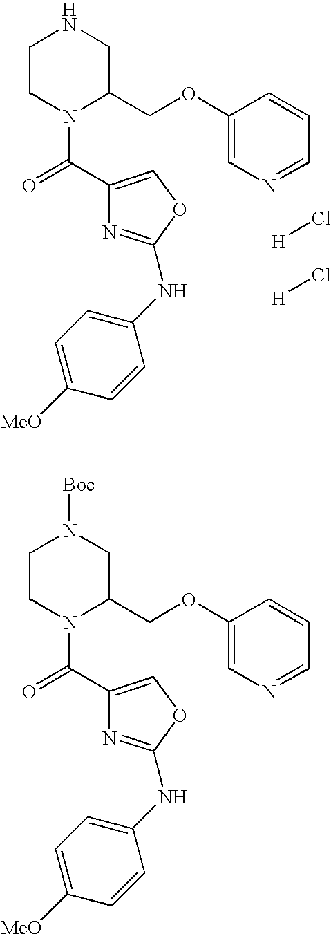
C1CN(C(=O)C2=COC(NC3=CC=C([MeO])C=C3)=N2)C(COC2=CN=CC=C2)CN1.[H]Cl.[H]Cl.C1CN(C(=O)C2=COC(NC3=CC=C([MeO])C=C3)=N2)C(COC2=CN=CC=C2)CN1[Boc]
